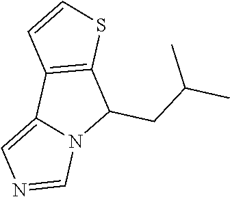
C12=C(C(CC(C)C)N3C1=CN=C3)SC=C2
